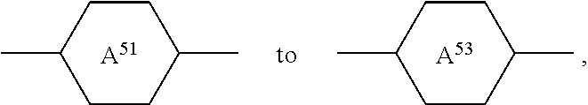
C1CC(C)CCC1C.[A51].C1CC(C)CCC1C.[A53]
